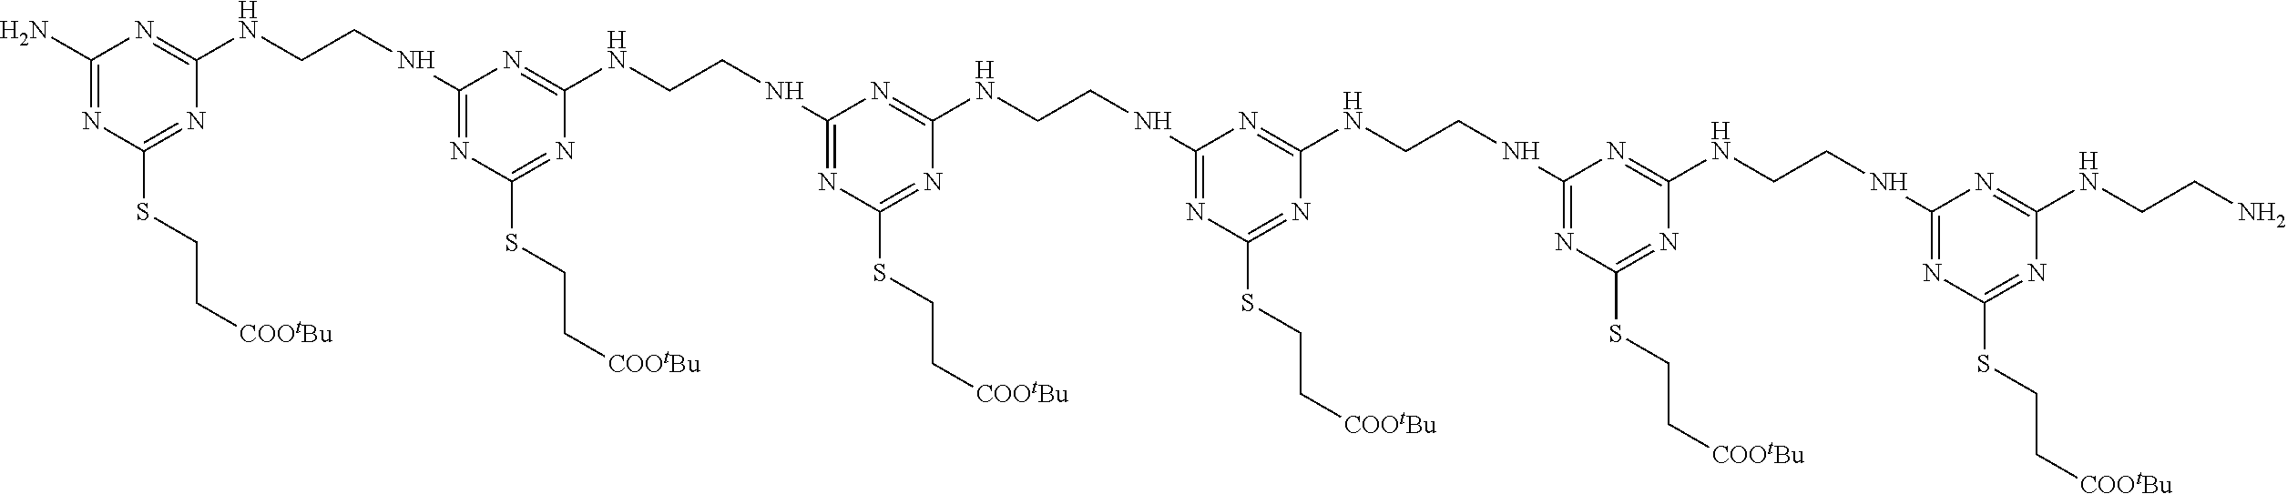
C1(N)=NC(SCC[COOtBu])=NC(NCCNC2=NC(SCC[COOtBu])=NC(NCCNC3=NC(SCC[COOtBu])=NC(NCCNC4=NC(SCC[COOtBu])=NC(NCCNC5=NC(SCC[COOtBu])=NC(NCCNC6=NC(SCC[COOtBu])=NC(NCCN)=N6)=N5)=N4)=N3)=N2)=N1
